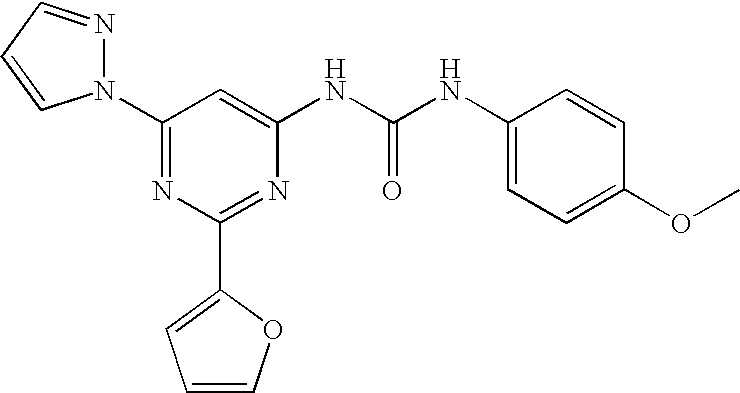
C1(N2N=CC=C2)=NC(C2=CC=CO2)=NC(NC(NC2=CC=C(OC)C=C2)=O)=C1
